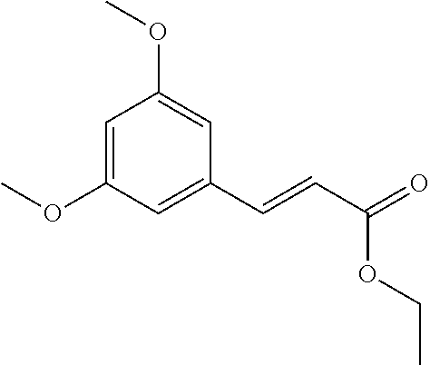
C1=C(OC)C=C(C=CC(=O)OCC)C=C1OC
